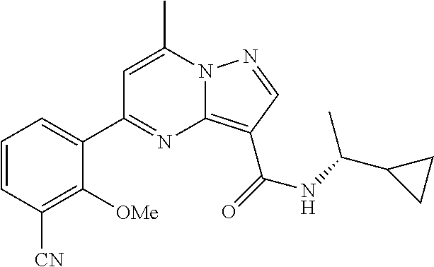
C1=C(C)N2C(=C(C(=O)NC(C3CC3)C)C=N2)N=C1C1=CC=CC([CN])=C1[OMe]
